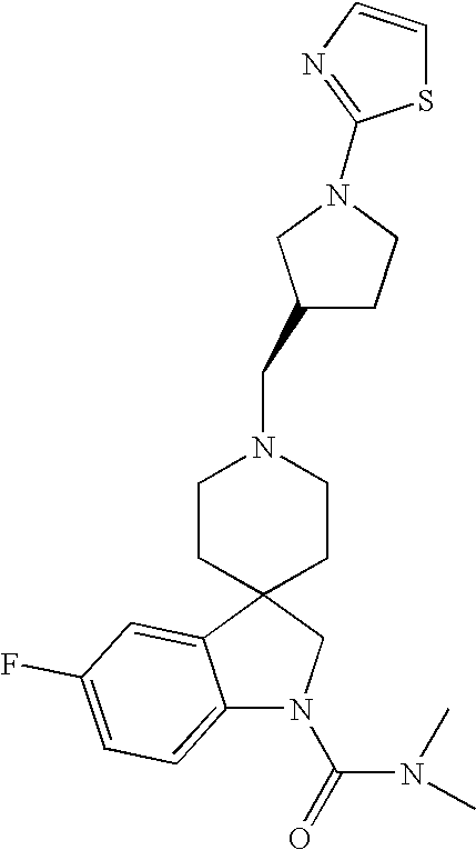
C12=CC=C(F)C=C1C1(CN2C(=O)N(C)C)CCN(CC2CCN(C3=NC=CS3)C2)CC1
